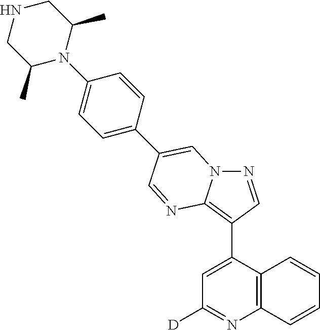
C1=C(C2=C3N(N=C2)C=C(C2=CC=C(N4C(C)CNCC4C)C=C2)C=N3)C2=C(N=C1[D])C=CC=C2
